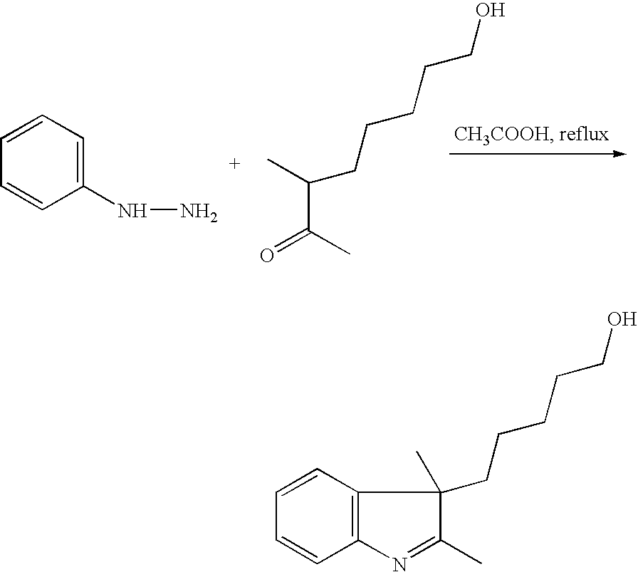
C1=CC=C(NN)C=C1.C(C(C)=O)(C)CCCCCO.C1(CCCCCO)(C)C(C)=NC2=C1C=CC=C2
